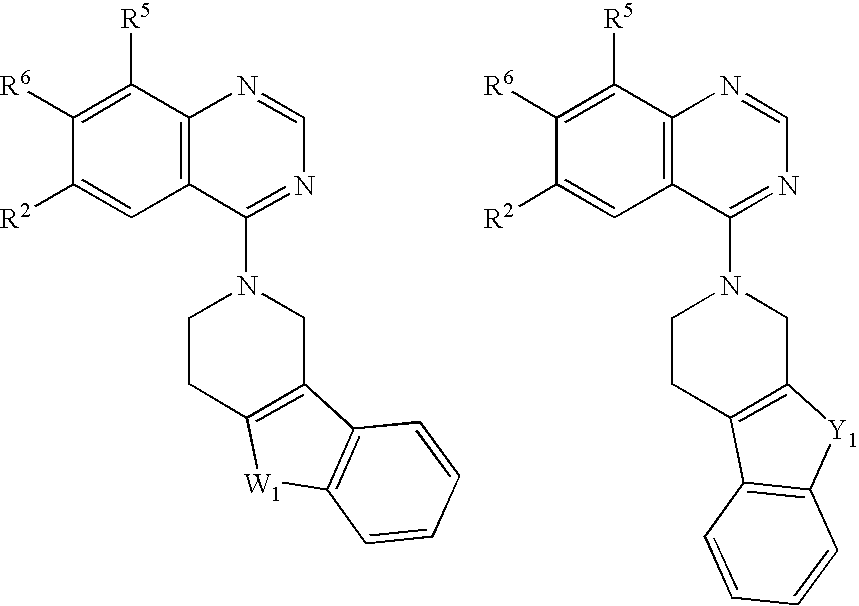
C12=C(C([R5])=C([R6])C([R2])=C1)N=CN=C2N1CCC2=C(C1)C1=C([W1]2)C=CC=C1.C12=C(C([R5])=C([R6])C([R2])=C1)N=CN=C2N1CCC2=C(C1)[Y1]C1=C2C=CC=C1
